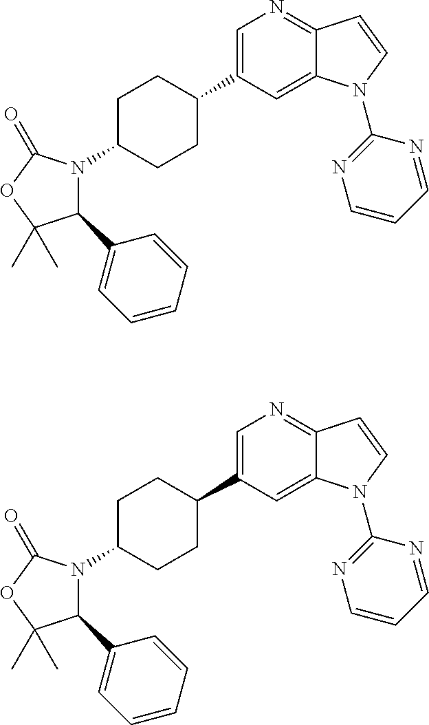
C1C(N2C(C3=CC=CC=C3)C(C)(C)OC2=O)CCC(C2=CN=C3C(=C2)N(C2=NC=CC=N2)C=C3)C1.C1C(N2C(C3=CC=CC=C3)C(C)(C)OC2=O)CCC(C2=CN=C3C(=C2)N(C2=NC=CC=N2)C=C3)C1
